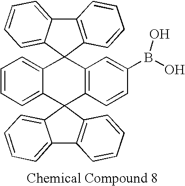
C12=C(C3(C4=CC=CC=C14)C1=CC=CC=C1C1(C4=C3C=C(B(O)O)C=C4)C3=C(C4=CC=CC=C41)C=CC=C3)C=CC=C2
